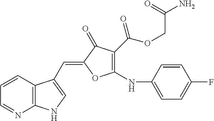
C12=C(C=CC=N1)C(C=C1OC(NC3=CC=C(F)C=C3)=C(C(=O)OCC(N)=O)C1=O)=CN2
